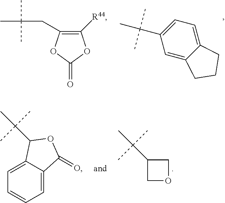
C(C)(C)(C)C1=CC=C2C(=C1)CCC2.C(C(C)(C)C)C1=C([R44])OC(=O)O1.C1OCC1C(C)(C)C.C1=CC=C2C(=C1)C(C(C)(C)C)OC2=O
